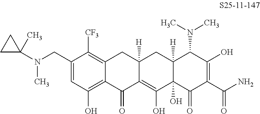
C1=C(CN(C)C2(C)CC2)C([CF3])=C2C(=C1O)C(=O)C1=C(O)C3(O)C([H])(CC1([H])C2)C(N(C)C)C(O)=C(C(N)=O)C3=O
